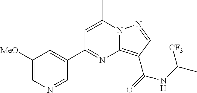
C1=C(C)N2C(=C(C(=O)NC(C)[CF3])C=N2)N=C1C1=CC([MeO])=CN=C1
